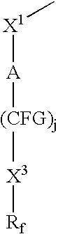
C[X1][A][(CFG)j][X3][Rf]
